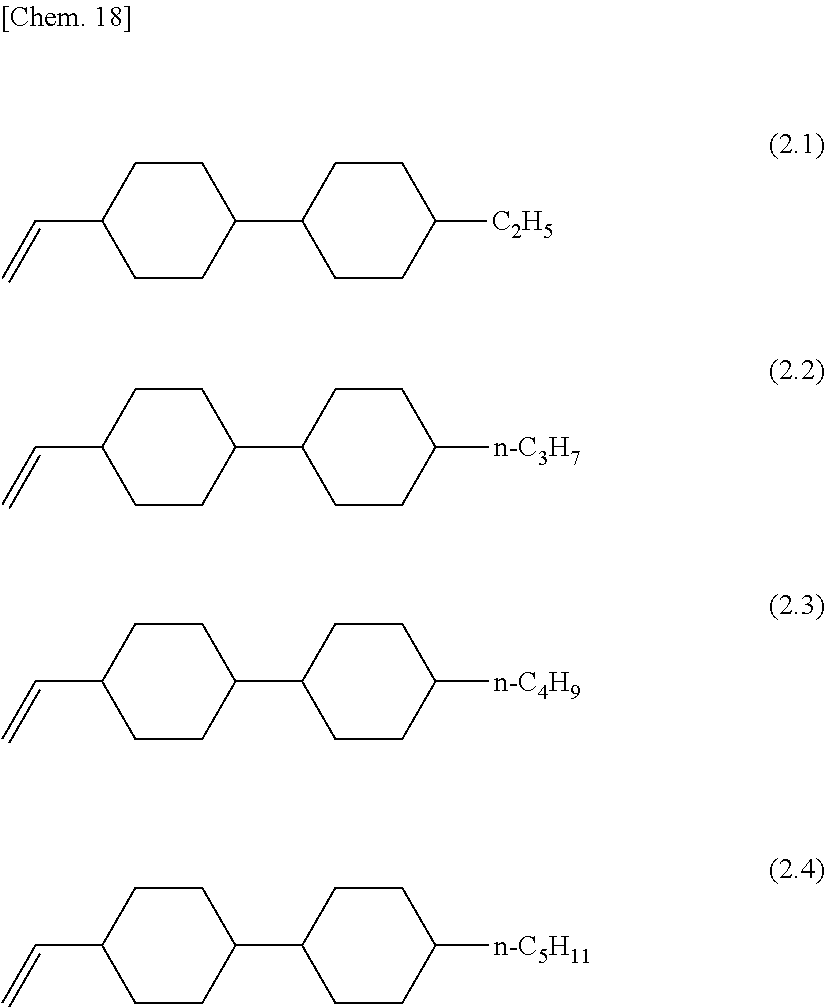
C1(C2CCC([C2H5])CC2)CCC(C=C)CC1.C1(C2CCC([n-C3H7])CC2)CCC(C=C)CC1.C1(C2CCC([n-C4H9])CC2)CCC(C=C)CC1.C1(C2CCC([n-C5H11])CC2)CCC(C=C)CC1
